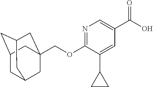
C1=C(C(O)=O)C=C(C2CC2)C(OCC23CC4CC(CC(C2)C4)C3)=N1
